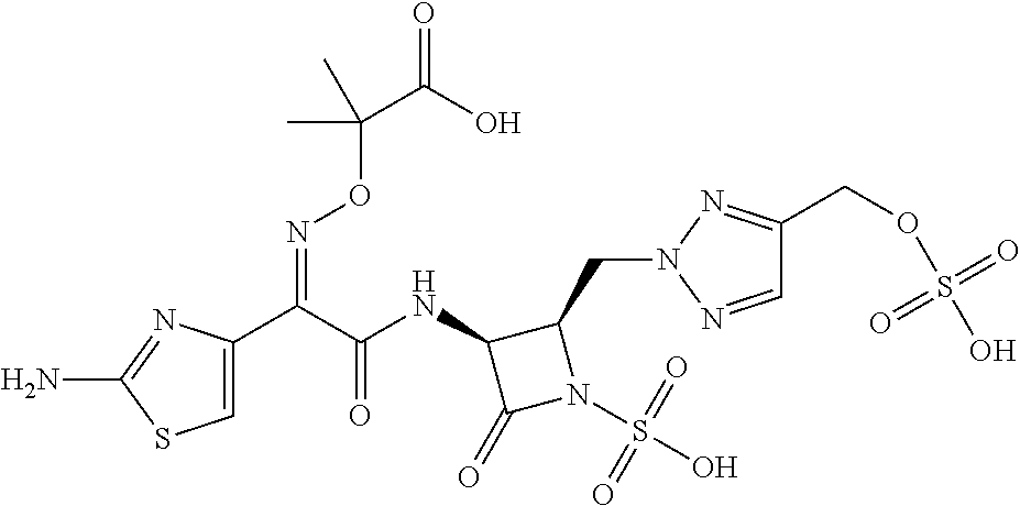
C1=C(C(C(NC2C(=O)N(S(O)(=O)=O)C2CN2N=CC(COS(O)(=O)=O)=N2)=O)=NOC(C(=O)O)(C)C)N=C(N)S1
